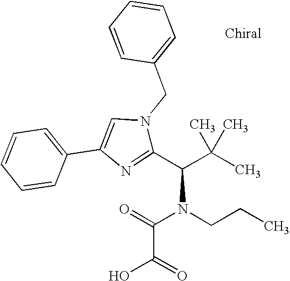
C1(C(C(C)(C)C)N(CCC)C(=O)C(=O)O)=NC(C2=CC=CC=C2)=CN1CC1=CC=CC=C1
